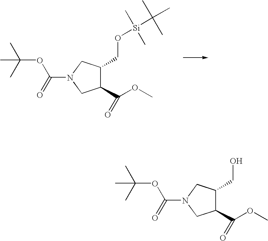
C1(C(OC)=O)C(CO[Si](C(C)(C)C)(C)C)CN(C(=O)OC(C)(C)C)C1.C1(C(OC)=O)C(CO)CN(C(=O)OC(C)(C)C)C1
